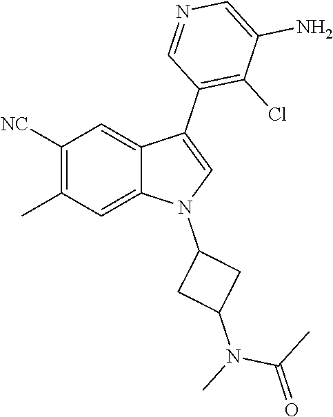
C1([NC])=C(C)C=C2C(=C1)C(C1=C(Cl)C(N)=CN=C1)=CN2C1CC(N(C)C(C)=O)C1
